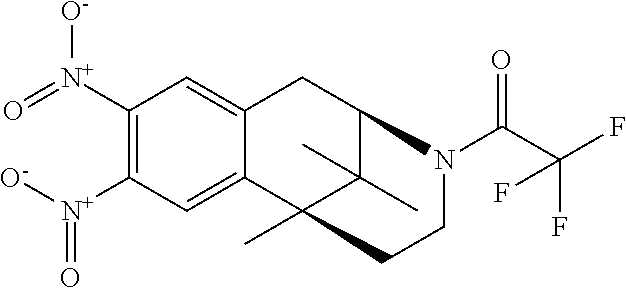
C1([N+](=O)[O-])=C([N+]([O-])=O)C=C2C(=C1)CC1C(C)(C)C2(C)CCN1C(C(F)(F)F)=O
